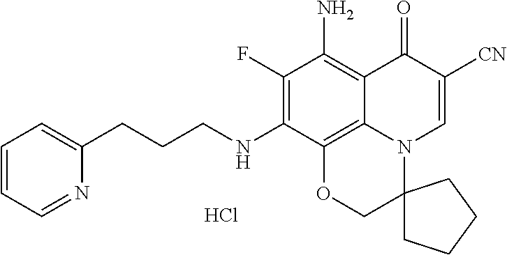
C1=CC=C(CCCNC2=C(F)C(N)=C3C4=C2OCC2(N4C=C([CN])C3=O)CCCC2)N=C1.Cl
